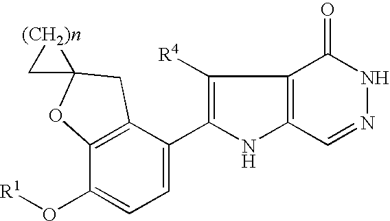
C1=C(C2=C([R4])C3=C(N2)C=NNC3=O)C2=C(C(O[R1])=C1)OC1([(CH2)n]C1)C2
